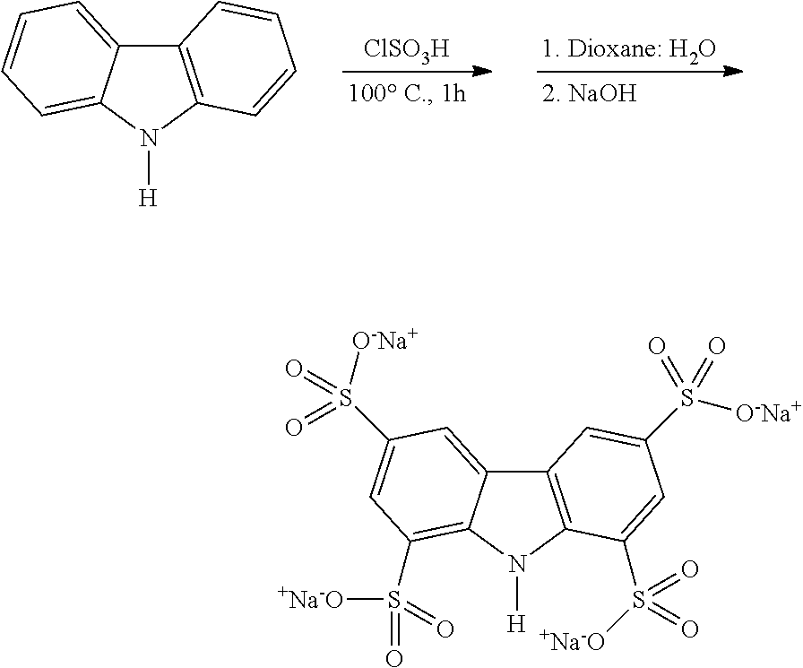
[ClSO3H].[1. Dioxane: H2O].C12=C(N([H])C3=CC=CC=C13)C=CC=C2.C12=C(N([H])C3=C(S([+Na-O])(=O)=O)C=C(S(=O)(=O)[O-Na+])C=C13)C(S(=O)(=O)[+Na-O])=CC(S([O-Na+])(=O)=O)=C2
